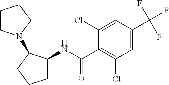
C1(Cl)=CC(C(F)(F)F)=CC(Cl)=C1C(NC1CCCC1N1CCCC1)=O
